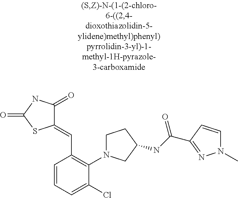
C1(=CC2=C(N3CCC(NC(=O)C4=NN(C)C=C4)C3)C(Cl)=CC=C2)C(=O)NC(=O)S1
